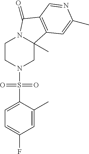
C1CN(S(C2=CC=C(F)C=C2C)(=O)=O)CC2(C)N1C(=O)C1=C2C=C(C)N=C1
